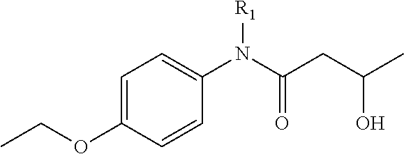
C1=C(OCC)C=CC(N(C(=O)CC(C)O)[R1])=C1
